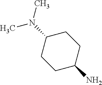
C1(N(C)C)CCC(N)CC1
